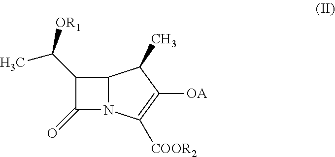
C12N(C([COOR2])=C([OA])C1C)C(=O)C2C([OR1])C
